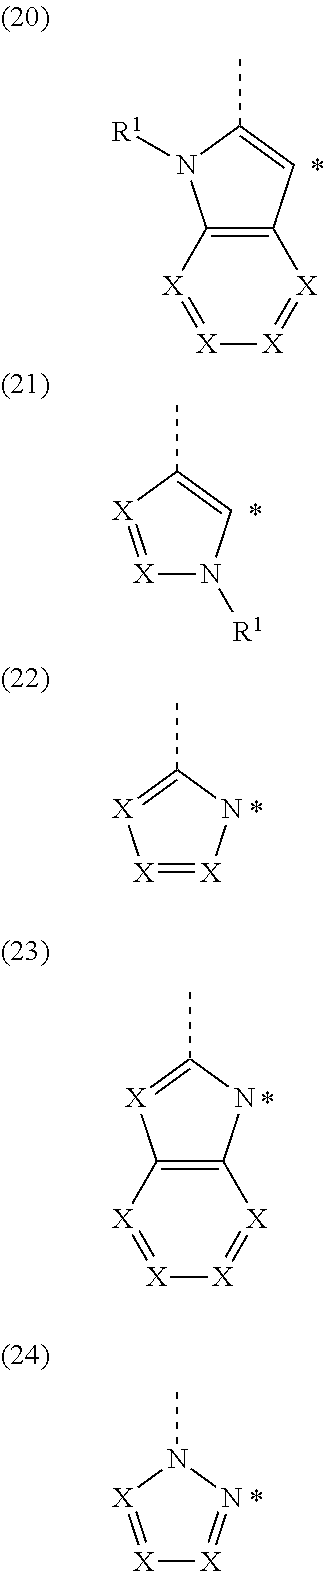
C12=C(C=C(C)N1[R1])[X]=[X][X]=[X]2.[X]1=[X]C(C)=CN1[R1].[X]1=[X]NC(C)=[X]1.C12=C(NC(C)=[X]1)[X]=[X][X]=[X]2.[X]1=[X]N(C)N=[X]1
